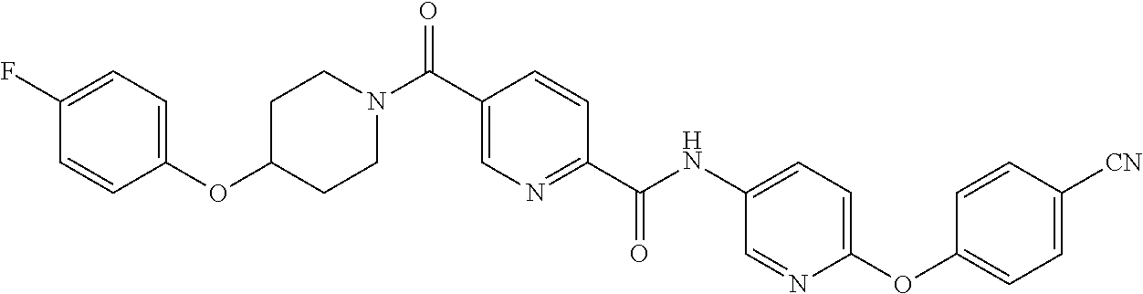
C(C1=CN=C(C(NC2=CC=C(OC3=CC=C([CN])C=C3)N=C2)=O)C=C1)(N1CCC(OC2=CC=C(F)C=C2)CC1)=O
